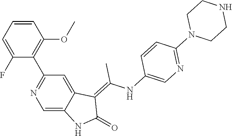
C1=CC=C(F)C(C2=NC=C3C(=C2)C(=C(NC2=CN=C(N4CCNCC4)C=C2)C)C(=O)N3)=C1OC
